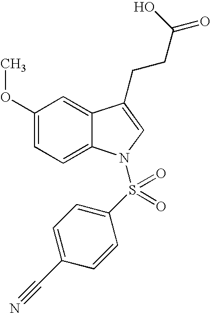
C1(OC)=CC=C2C(=C1)C(CCC(=O)O)=CN2S(C1=CC=C(C#N)C=C1)(=O)=O
